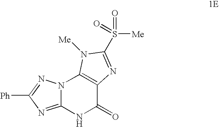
N12C(=NC([Ph])=N1)NC(=O)C1=C2N([Me])C(S([Me])(=O)=O)=N1
